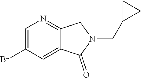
C1=C(Br)C=C2C(=N1)CN(CC1CC1)C2=O
